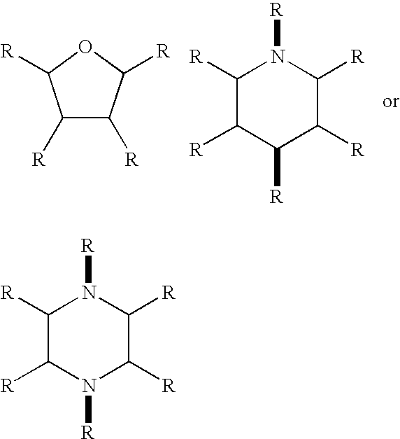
C1([R])C([R])C([R])OC1[R].C1([R])C([R])C([R])C([R])C([R])N1[R].C1([R])C([R])N([R])C([R])C([R])N1[R]
